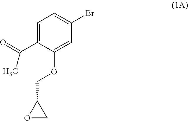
C1=C(C(=O)C)C(OCC2OC2)=CC(Br)=C1
